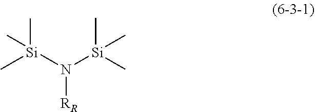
[Si](N([Si](C)(C)C)[RR])(C)(C)C
